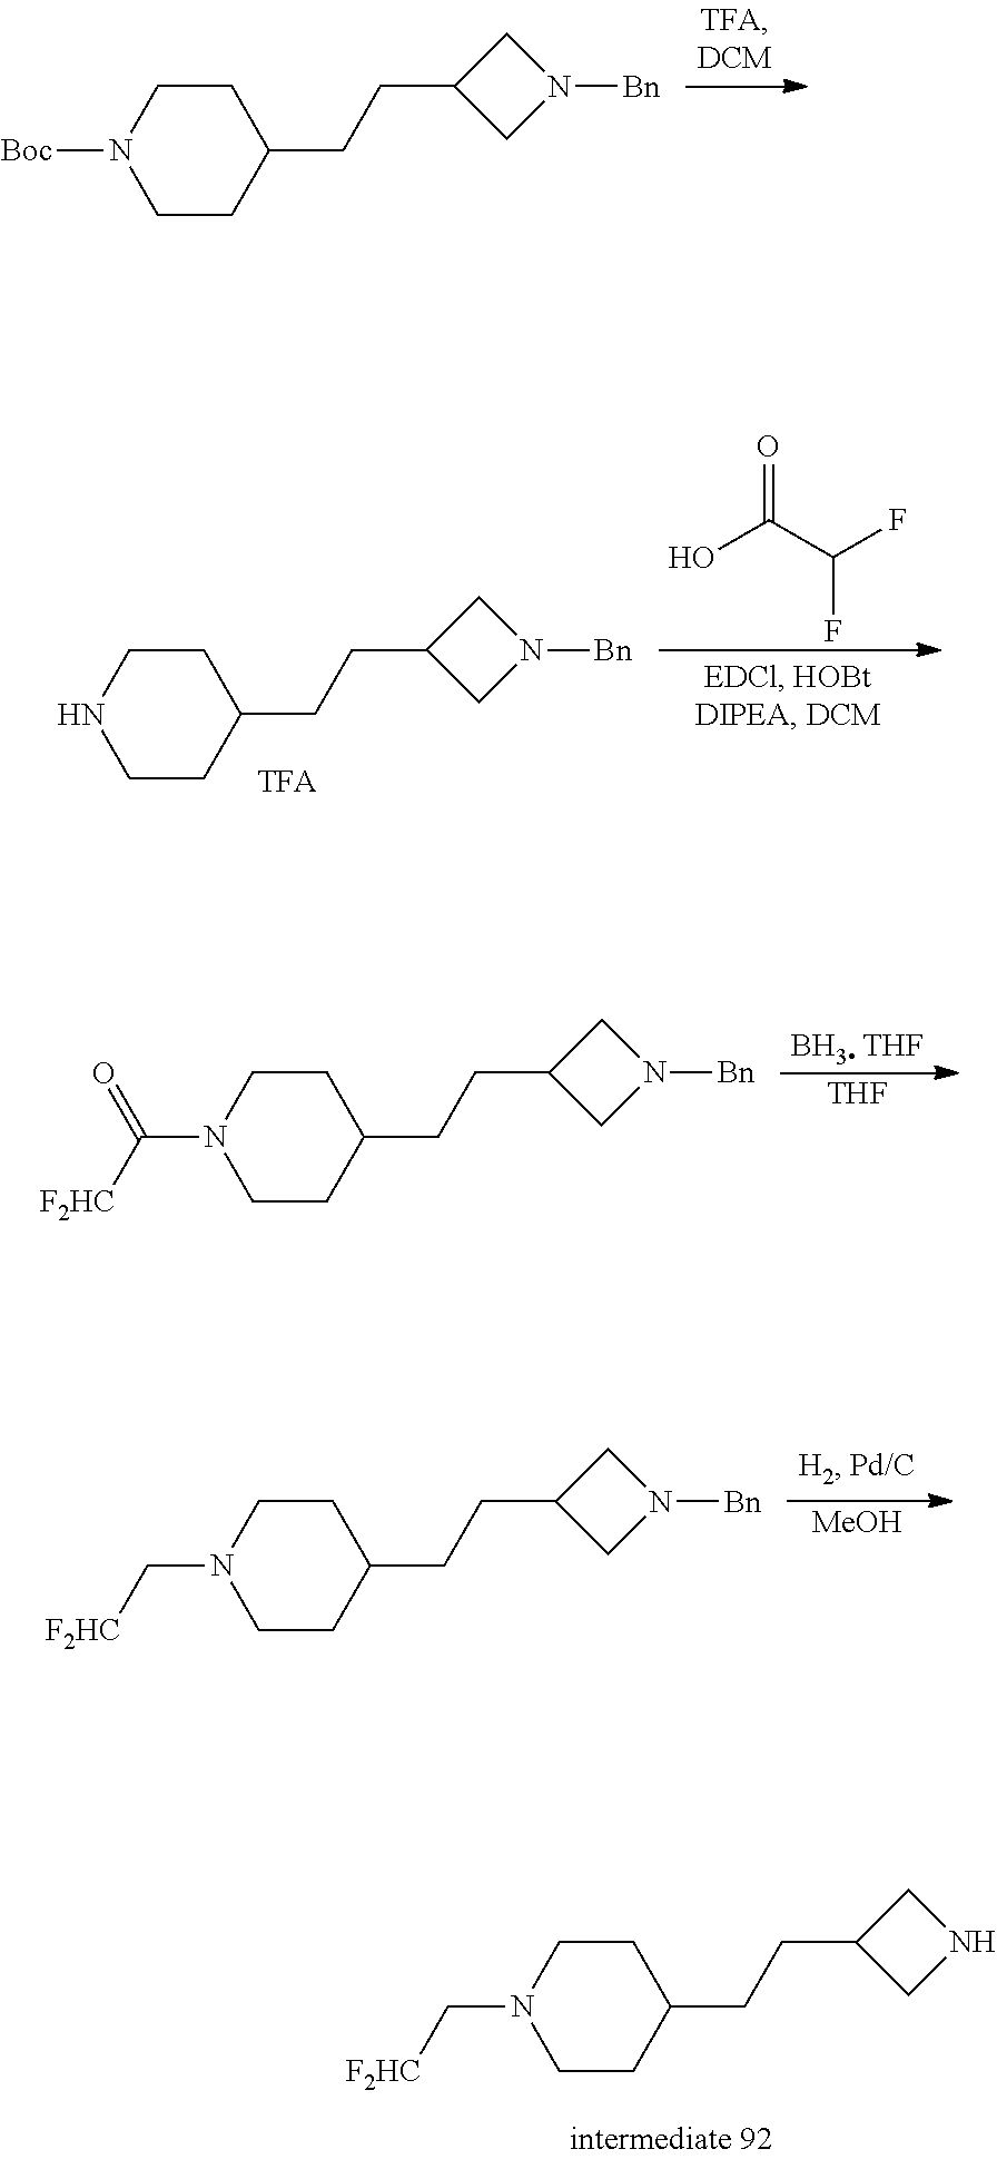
C1N([Boc])CCC(CCC2CN([Bn])C2)C1.C1NCCC(CCC2CN([Bn])C2)C1.OC(C(F)F)=O.[BH3 THF].[THF].C1N(C([F2HC])=O)CCC(CCC2CN([Bn])C2)C1.[MeOH].C1N(C[F2HC])CCC(CCC2CN([Bn])C2)C1.C1N(C[F2HC])CCC(CCC2CNC2)C1
